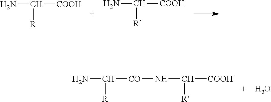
NC([R])[COOH].NC([R])[COOH].NC([R])[CO]NC([COOH])[R].O
